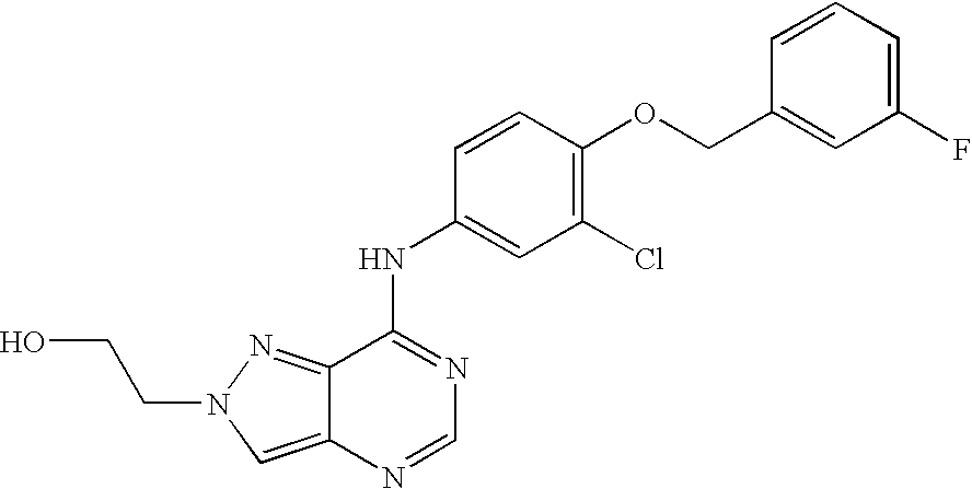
C(OC1=C(Cl)C=C(NC2=NC=NC3=CN(CCO)N=C23)C=C1)C1=CC(F)=CC=C1
